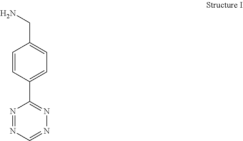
N1=C(C2=CC=C(CN)C=C2)N=NC=N1
